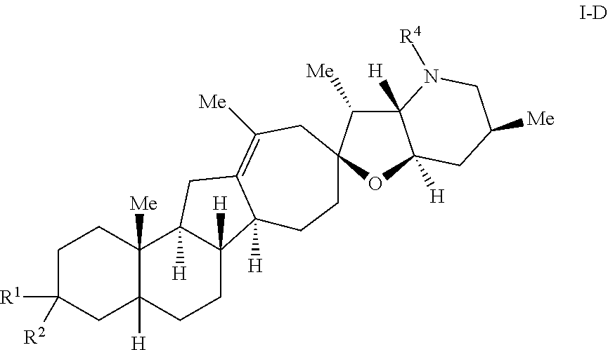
C1C([R1])([R2])CC2([H])C([Me])(C1)C1([H])C([H])(CC2)C2([H])C(=C([Me])CC3(CC2)C([Me])C2([H])C([H])(O3)CC([Me])CN2[R4])C1
